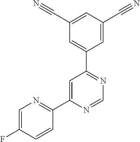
C1(C2=NC=C(F)C=C2)=CC(C2=CC(C#N)=CC(C#N)=C2)=NC=N1
